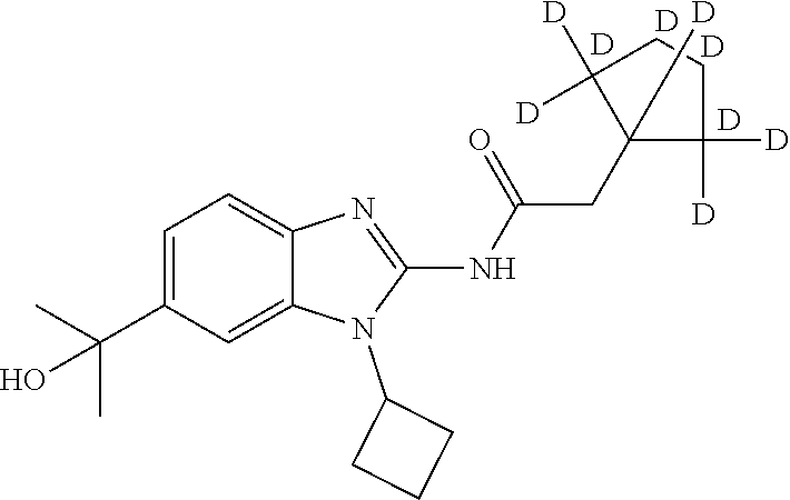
C1=C(C(C)(C)O)C=C2C(=C1)N=C(NC(=O)CC1([D])C([D])([D])CCC1([D])[D])N2C1CCC1.[D].[D].[D].[D]
